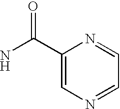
C1(C(N)=O)=CN=CC=N1
